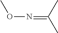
N(=C(C)C)OC
